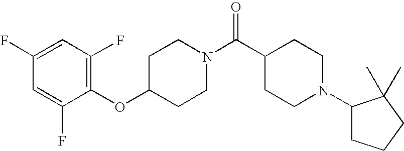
C1(OC2CCN(C(C3CCN(C4CCCC4(C)C)CC3)=O)CC2)=C(F)C=C(F)C=C1F
